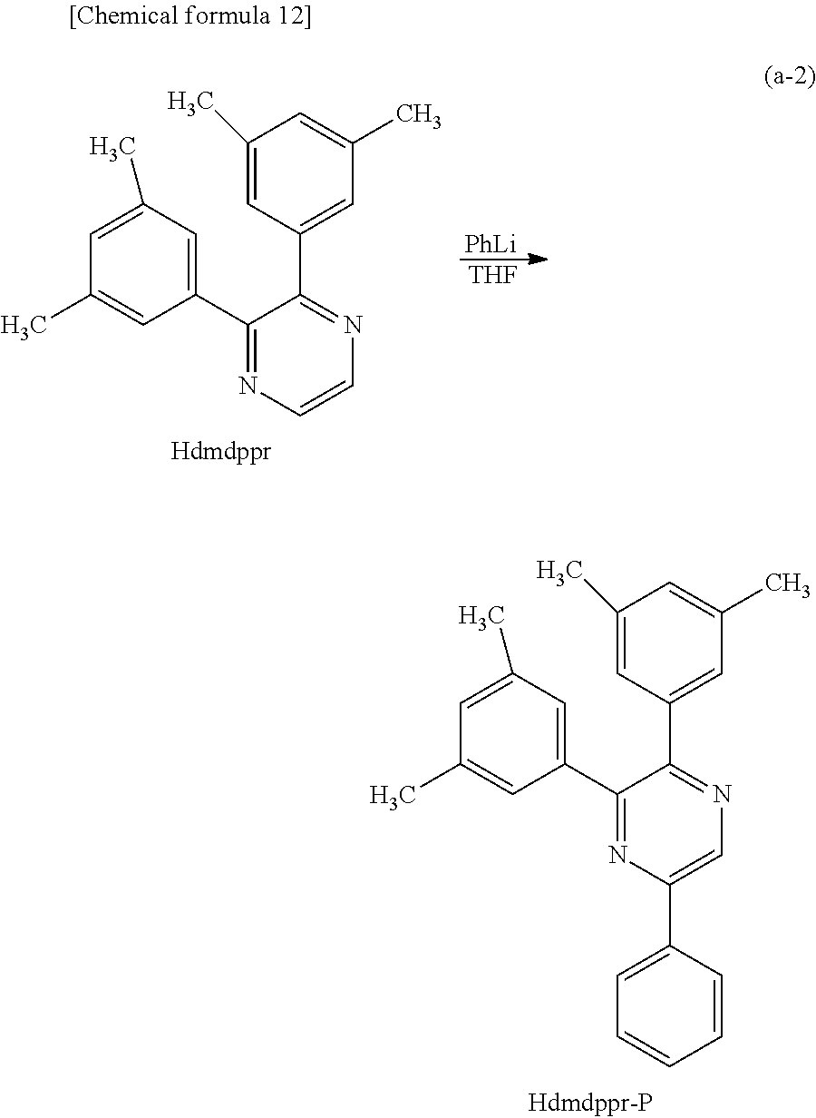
C1=C(C)C=C(C2=NC=CN=C2C2=CC(C)=CC(C)=C2)C=C1C.[PhLi].[THF].C1=C(C)C=C(C2=NC(C3=CC=CC=C3)=CN=C2C2=CC(C)=CC(C)=C2)C=C1C
